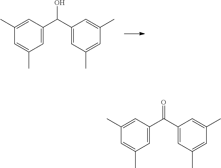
C1(C)=CC(C(O)C2=CC(C)=CC(C)=C2)=CC(C)=C1.C1(C)=CC(C(=O)C2=CC(C)=CC(C)=C2)=CC(C)=C1
